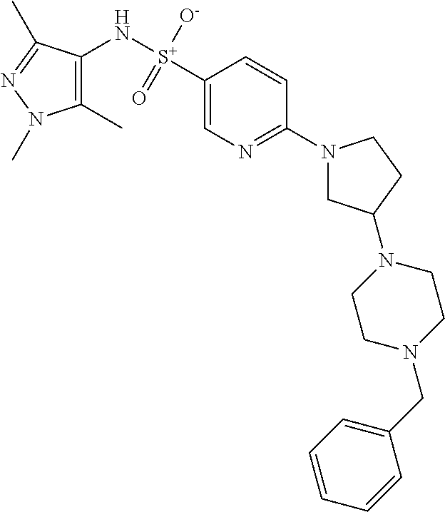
C1(N[S+](C2=CN=C(N3CC(N4CCN(CC5=CC=CC=C5)CC4)CC3)C=C2)(=O)[O-])=C(C)N(C)N=C1C
